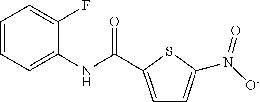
C1=CC=C(NC(=O)C2=CC=C([N+]([O-])=O)S2)C(F)=C1
